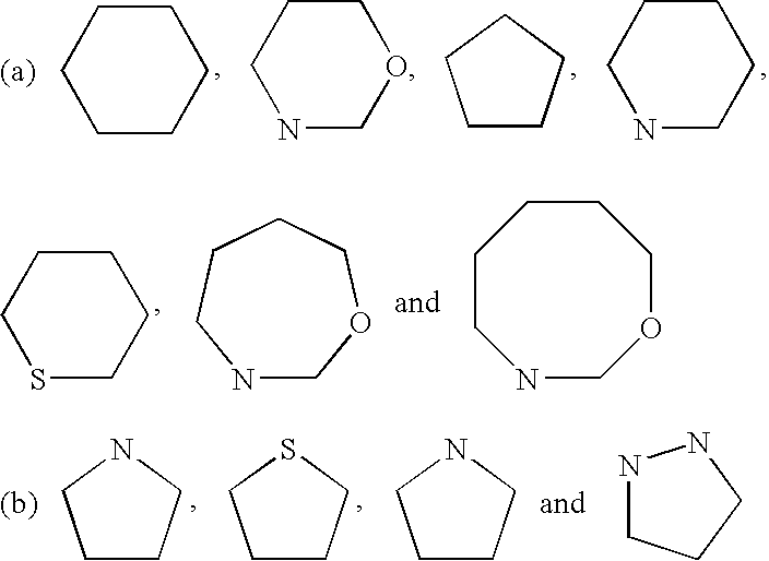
C1CCCC1.C1CCNCC1.C1CCCCC1.[(a)].C1CCNCO1.N1CCCN1.C1CCNC1.C1CCNC1.[(b)].C1CCSC1.N1COCCCC1.C1CCSCC1.N1COCCCCC1
